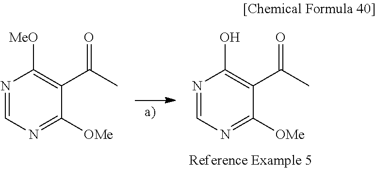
N1=CN=C([OMe])C(C(C)=O)=C1[MeO].N1=CN=C([OMe])C(C(C)=O)=C1O
